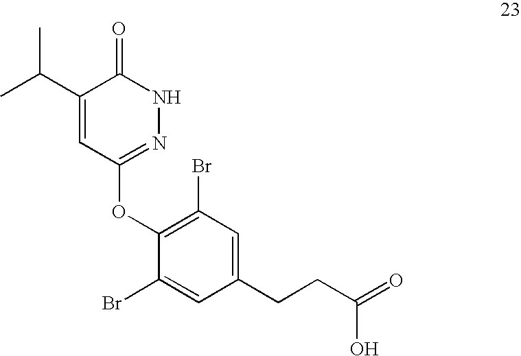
C1(C(C)C)=CC(OC2=C(Br)C=C(CCC(O)=O)C=C2Br)=NNC1=O
